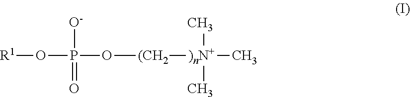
[R1]OP(O[(CH2][)nN+](C)(C)C)([O-])=O
